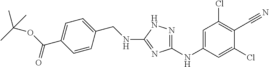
C(NC1=NC(NC2=CC(Cl)=C(C#N)C(Cl)=C2)=NN1)C1=CC=C(C(=O)OC(C)(C)C)C=C1
